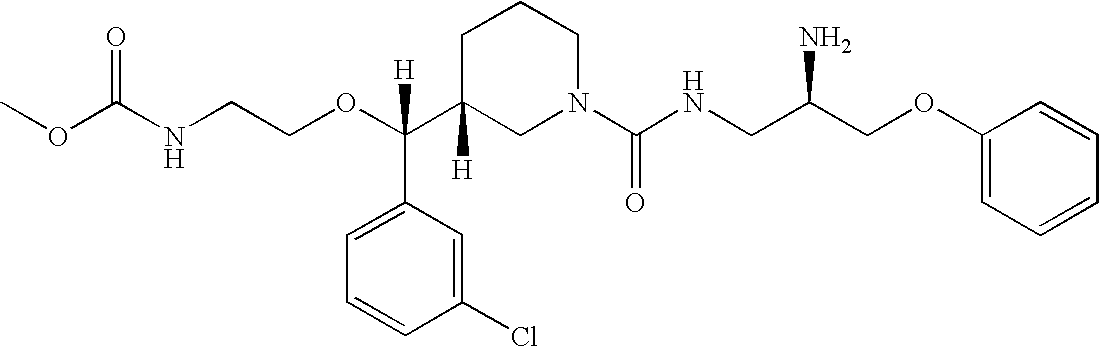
O=C(NCCOC(C1([H])CN(C(NCC(COC2=CC=CC=C2)N)=O)CCC1)(C1=CC=CC(Cl)=C1)[H])OC
